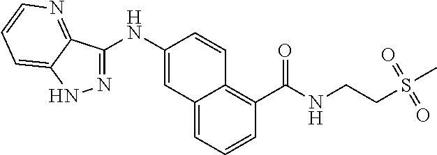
N1=C(NC2=CC3=CC=CC(C(NCCS(C)(=O)=O)=O)=C3C=C2)C2=NC=CC=C2N1
